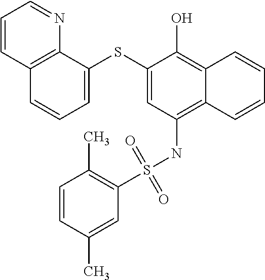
C12=C(NS(C3=C(C)C=CC(C)=C3)(=O)=O)C=C(SC3=CC=CC4=C3N=CC=C4)C(O)=C1C=CC=C2
